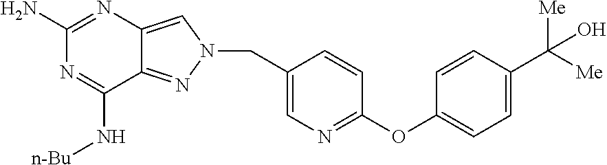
C12=CN(CC3=CN=C(OC4=CC=C(C([Me])([Me])O)C=C4)C=C3)N=C1C(N[n-Bu])=NC(N)=N2
